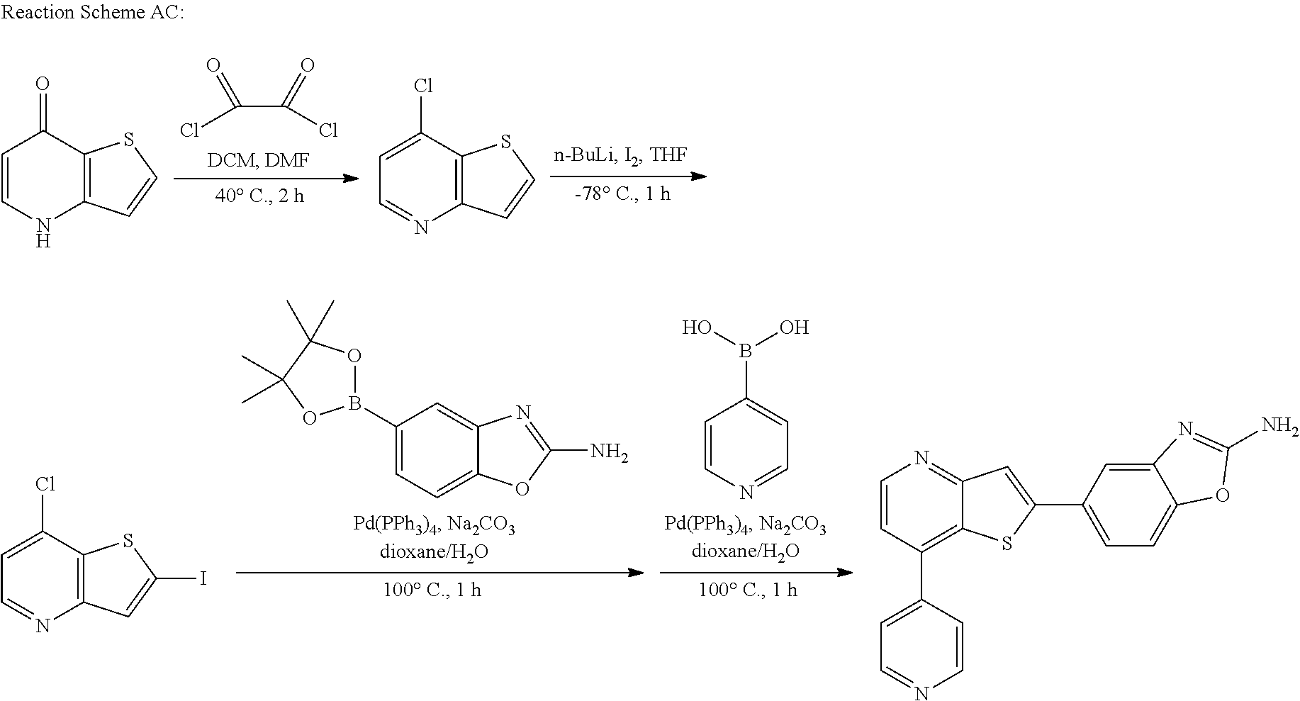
C(C(Cl)=O)(Cl)=O.C1=CNC2=C(C1=O)SC=C2.C1=C(Cl)C2=C(N=C1)C=CS2.C1(B2OC(C)(C)C(C)(C)O2)=CC=C2C(=C1)N=C(N)O2.C1=C(Cl)C2=C(N=C1)C=C(I)S2.C1=CN=CC=C1B(O)O.C1=CC(C2=CC=NC=C2)=C2C(=N1)C=C(C1=CC=C3C(=C1)N=C(N)O3)S2
